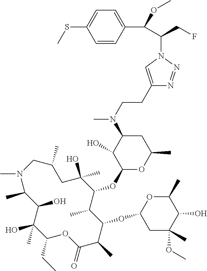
C1(N(C)CCC2=CN(C(C(C3=CC=C(SC)C=C3)OC)CF)N=N2)C(O)C(OC2C(C)C(OC3CC(C)(OC)C(O)C(C)O3)C(C)C(=O)OC(CC)C(O)(C)C(O)C(C)N(C)CC(C)CC2(O)C)OC(C)C1
